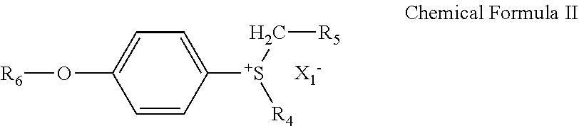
C1=C(O[R6])C=CC([S+](C[R5])[R4])=C1
